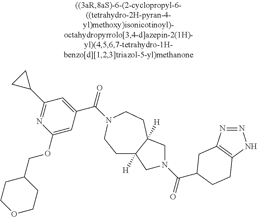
C1C2([H])C([H])(CCN(C(=O)C3=CC(C4CC4)=NC(OCC4CCOCC4)=C3)C1)CN(C(=O)C1CC3=C(NN=N3)CC1)C2
